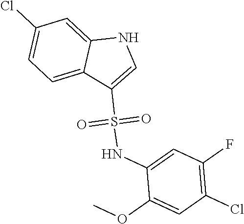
C1=C(NS(C2=CNC3=CC(Cl)=CC=C23)(=O)=O)C(OC)=CC(Cl)=C1F
